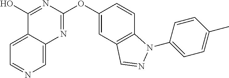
C1(O)=NC(OC2=CC3=C(C=C2)N(C2=CC=C(C)C=C2)N=C3)=NC2=CN=CC=C12
